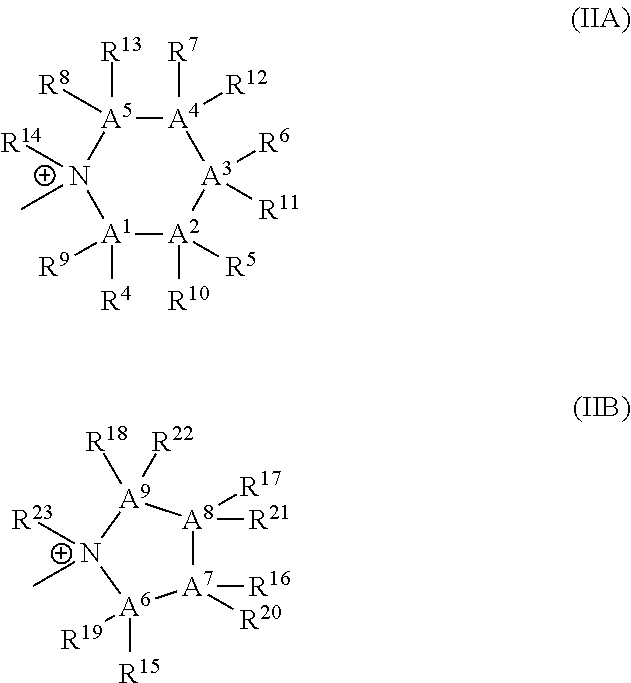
[A4]1([R7])([R12])[A5]([R13])([R8])N([R14])(C)[A1]([R4])([R9])[A2]([R10])([R5])[A3]1([R6])[R11].[A7]1([R16])([R20])[A8]([R17])([R21])[A9]([R18])([R22])[N+]([R23])(C)[A6]1([R15])[R19]
